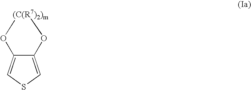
C12=CSC=C1O[(C(R7)2)m]O2
